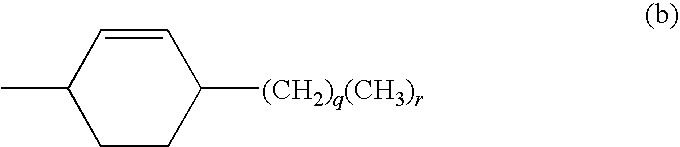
C1=CC(C)CCC1[(CH2)q(CH3)r]
